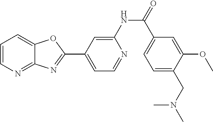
C1=C(NC(=O)C2=CC=C(CN(C)C)C(OC)=C2)N=CC=C1C1=NC2=NC=CC=C2O1
